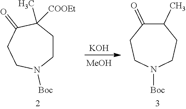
C1CN([Boc])CCC(=O)C1(C)[COOEt].[KOH].[MeOH].C1(=O)C(C)CCN([Boc])CC1
